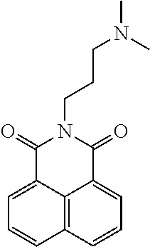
C1=C2C3=C(C=C1)C=CC=C3C(=O)N(CCCN(C)C)C2=O
